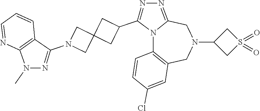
N12C3=C(CN(C4CS(=O)(=O)C4)CC1=NN=C2C1CC2(C1)CN(C1=NN(C)C4=C1C=CC=N4)C2)C=C(Cl)C=C3
